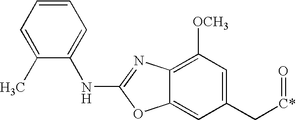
C1(C)=CC=CC=C1NC1=NC2=C([OCH3])C=C(C[C*]=O)C=C2O1
